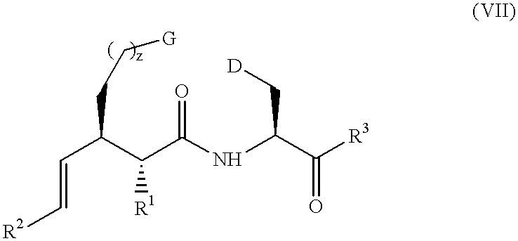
C(C(C(C(NC(C([R3])=O)C[D])=O)[R1])CC[G])=C[R2]
